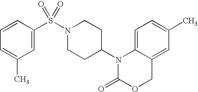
C1=C2C(=CC(C)=C1)COC(=O)N2C1CCN(S(=O)(=O)C2=CC(C)=CC=C2)CC1
